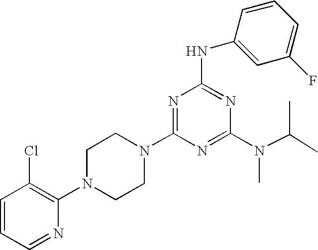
C1=CC=NC(N2CCN(C3=NC(NC4=CC(F)=CC=C4)=NC(N(C(C)C)C)=N3)CC2)=C1Cl
